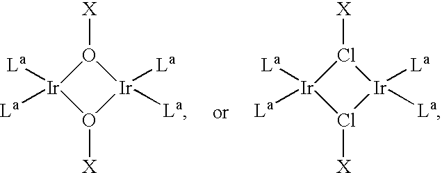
O1([X])[Ir]([La])([La])O([X])[Ir]1([La])[La].Cl1([X])[Ir]([La])([La])Cl([X])[Ir]1([La])[La]
